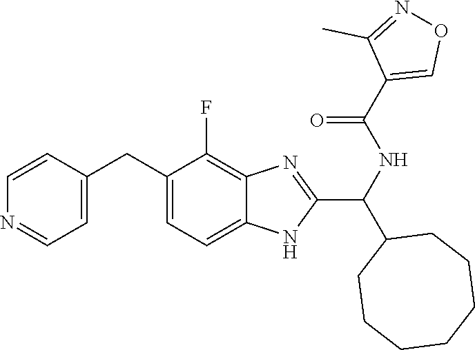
C1=C(CC2=CC=C3C(=C2F)N=C(C(NC(C2=CON=C2C)=O)C2CCCCCCC2)N3)C=CN=C1
